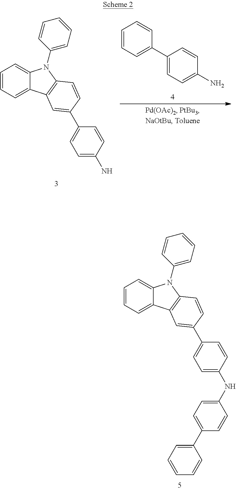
C1=CC=C2C(=C1)N(C1=CC=CC=C1)C1=C2C=C(C2=CC=C(NC3=CC=C(C4=CC=CC=C4)C=C3)C=C2)C=C1.C1(C2=CC=CC=C2)=CC=C(N)C=C1.C1=CC=C2C(=C1)N(C1=CC=CC=C1)C1=C2C=C(C2=CC=C(N)C=C2)C=C1
